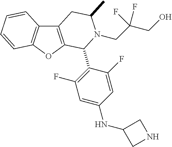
C1(F)=CC(NC2CNC2)=CC(F)=C1C1C2=C(C3=C(O2)C=CC=C3)CC(C)N1CC(CO)(F)F
